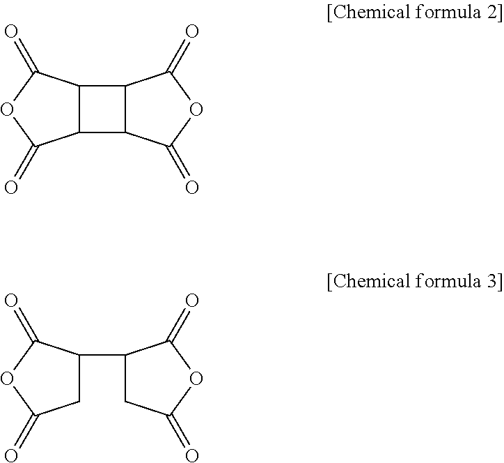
C12C(C(=O)OC1=O)C1C(=O)OC(=O)C21.C1(C2C(=O)OC(=O)C2)CC(=O)OC1=O
